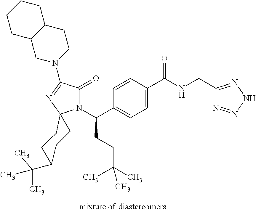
N1(C(C2=CC=C(C(NCC3=NNN=N3)=O)C=C2)CCC(C)(C)C)C(=O)C(N2CCC3C(C2)CCCC3)=NC12CCC(C(C)(C)C)CC2
